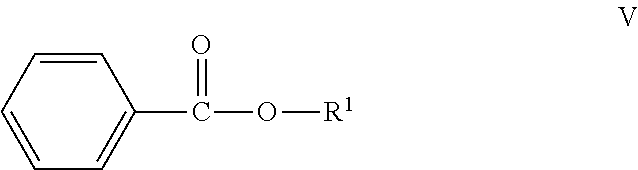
C1=CC=CC=C1C(O[R1])=O
